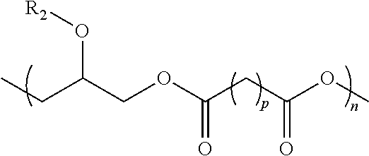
CCC(COC(CC(OC)=O)=O)O[R2]
